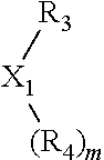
[R3][X1][(R4)m]
